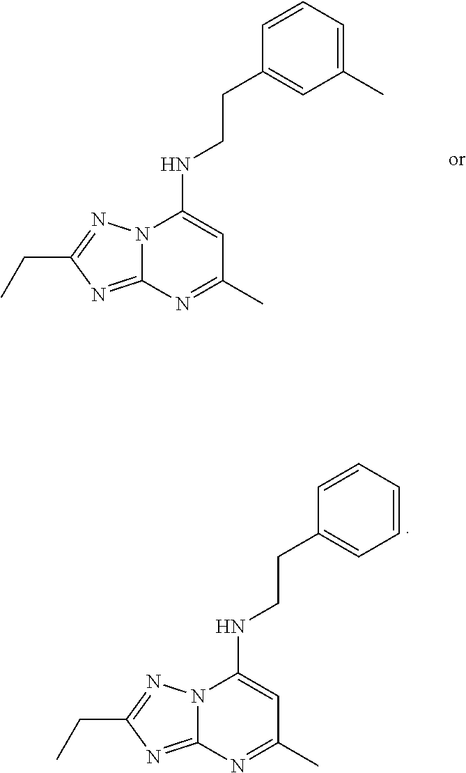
N12C(=NC(CC)=N1)N=C(C)C=C2NCCC1=CC(C)=CC=C1.N12C(=NC(CC)=N1)N=C(C)C=C2NCCC1=CC=CC=C1
